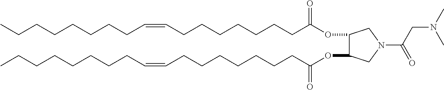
O(C(CCCCCCCC=CCCCCCCCC)=O)C1C(OC(=O)CCCCCCCC=CCCCCCCCC)CN(C(=O)CN(C)C)C1
